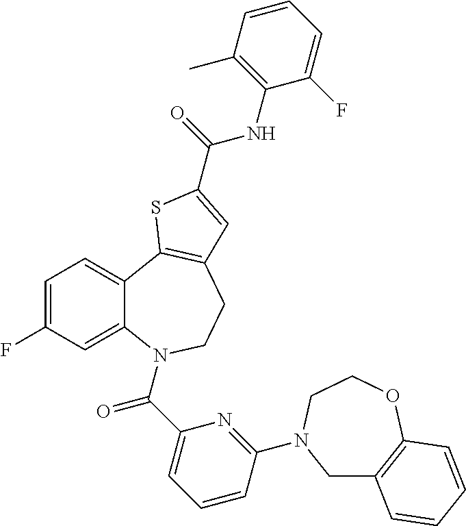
C1=C(F)C=C2C(=C1)C1=C(CCN2C(C2=CC=CC(N3CC4=C(OCC3)C=CC=C4)=N2)=O)C=C(C(=O)NC2=C(C)C=CC=C2F)S1
